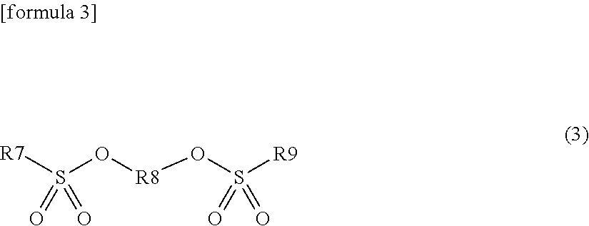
[R7]S(=O)(O[R8]OS(=O)([R9])=O)=O
